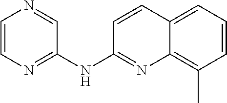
C1=CN=C(NC2=NC3=C(C)C=CC=C3C=C2)C=N1
